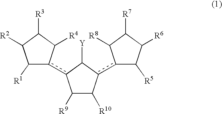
C1([R1])c(c2C([R9])C([R10])c(c3C([R5])C([R6])C([R7])C3[R8])C2[Y])C([R4])C([R3])C1[R2]
